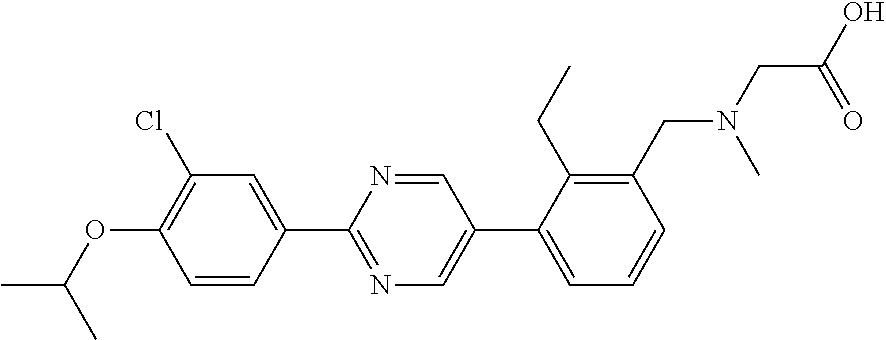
CC(OC1=C(Cl)C=C(C2=NC=C(C3=CC=CC(CN(CC(O)=O)C)=C3CC)C=N2)C=C1)C
